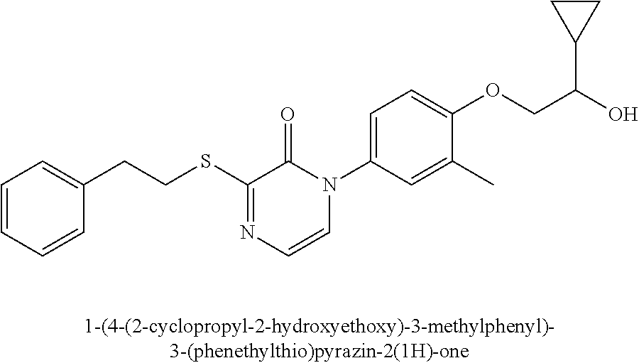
C(SC1=NC=CN(C2=CC=C(OCC(O)C3CC3)C(C)=C2)C1=O)CC1=CC=CC=C1
